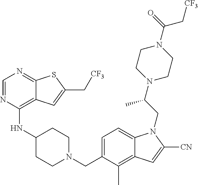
C1=NC(NC2CCN(CC3=CC=C4C(=C3C)C=C([CN])N4CC(N3CCN(C(=O)C[CF3])CC3)C)CC2)=C2C(=N1)SC(C[CF3])=C2
